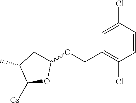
C1=C(Cl)C=CC(Cl)=C1COC1CC(C)C([Cs])O1
